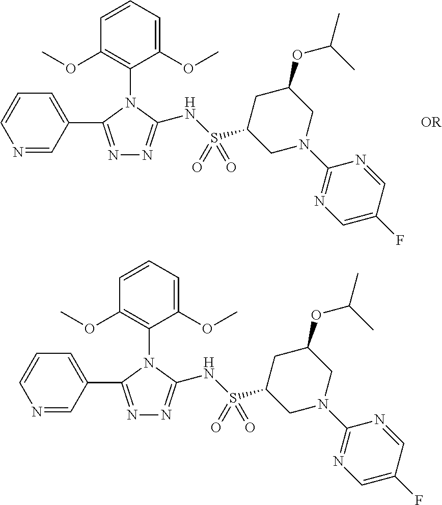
N1=CC(C2=NN=C(NS(C3CN(C4=NC=C(F)C=N4)CC(OC(C)C)C3)(=O)=O)N2C2=C(OC)C=CC=C2OC)=CC=C1.C1=NC=CC=C1C1=NN=C(NS(C2CN(C3=NC=C(F)C=N3)CC(OC(C)C)C2)(=O)=O)N1C1=C(OC)C=CC=C1OC
